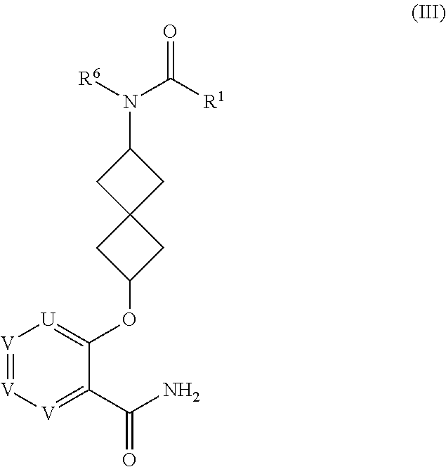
C1(N([R6])C([R1])=O)CC2(C1)CC(OC1=[U][V]=[V][V]=C1C(=O)N)C2
